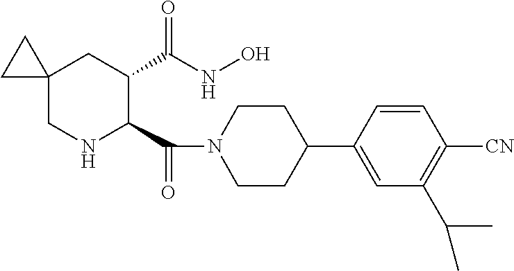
C12(CNC(C(N3CCC(C4=CC(C(C)C)=C([CN])C=C4)CC3)=O)C(C(=O)NO)C1)CC2
